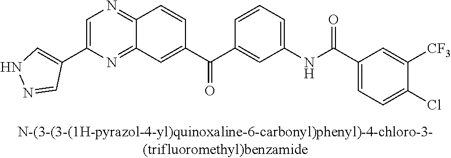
C1=C(C2=CNN=C2)N=C2C(=N1)C=CC(C(C1=CC(NC(C3=CC=C(Cl)C([CF3])=C3)=O)=CC=C1)=O)=C2
